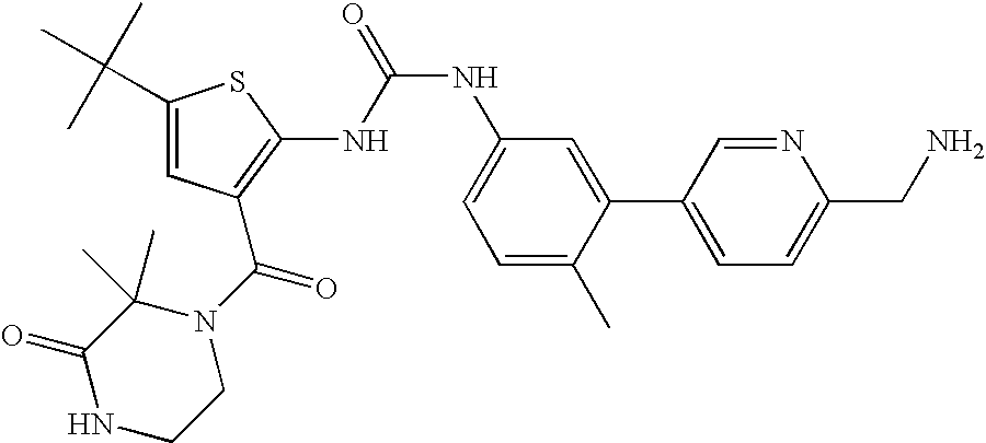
C1(C(C)(C)C)=CC(C(N2C(C)(C)C(=O)NCC2)=O)=C(NC(NC2=CC=C(C)C(C3=CC=C(CN)N=C3)=C2)=O)S1
